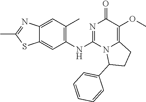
C1(NC2=NC(=O)C(OC)=C3N2C(C2=CC=CC=C2)CC3)=C(C)C=C2C(=C1)SC(C)=N2
